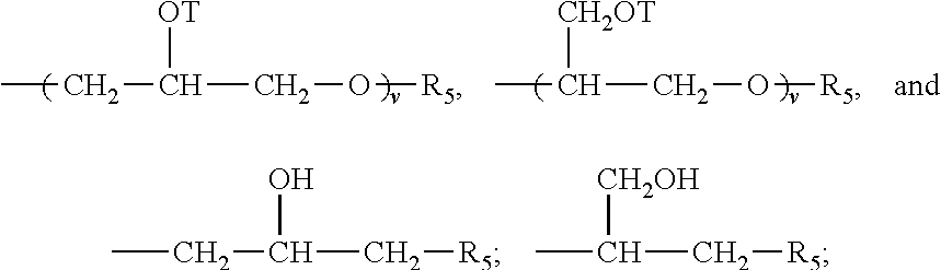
CCC(O)C[R5].CC([CH2OH])C[R5].CC([CH2OT])CO[R5].CCC([OT])CO[R5]
